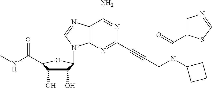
C12=C(N=C(C#CCN(C3CCC3)C(C3=CN=CS3)=O)N=C1N)N(C1C(O)C(O)C(C(=O)NC)O1)C=N2
